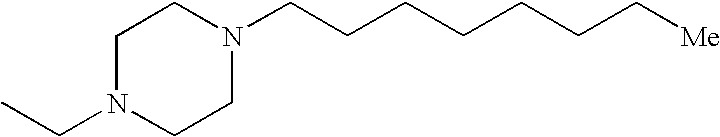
C1N(CC)CCN(CCCCCCC[Me])C1
